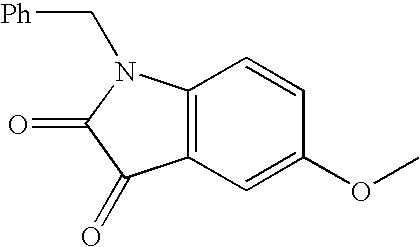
C12=C(C=C(OC)C=C1)C(=O)C(=O)N2C[Ph]
